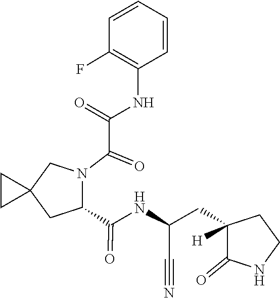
C(C(N1CC2(CC2)CC1C(NC(CC1([H])C(=O)NCC1)C#N)=O)=O)(=O)NC1=C(F)C=CC=C1
